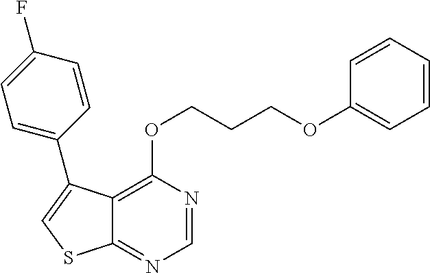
C1=NC(OCCCOC2=CC=CC=C2)=C2C(=N1)SC=C2C1=CC=C(F)C=C1
